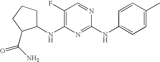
C1CCC(C(N)=O)C1NC1=C(F)C=NC(NC2=CC=C(C)C=C2)=N1
